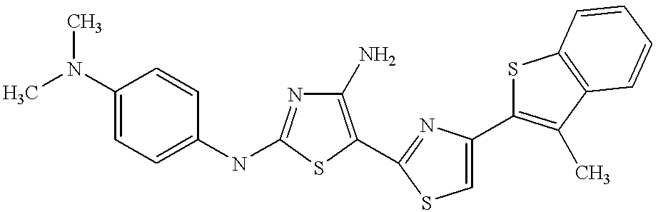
C1(N)=C(C2=NC(C3=C(C)C4=C(S3)C=CC=C4)=CS2)SC(NC2=CC=C(N(C)C)C=C2)=N1
